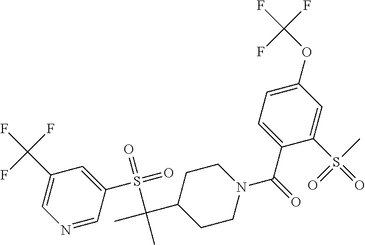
C1(C(F)(F)F)=CN=CC(S(=O)(=O)C(C)(C2CCN(C(=O)C3=CC=C(OC(F)(F)F)C=C3S(=O)(C)=O)CC2)C)=C1
